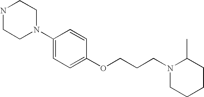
C1CN(C2=CC=C(OCCCN3CCCCC3C)C=C2)CCN1
